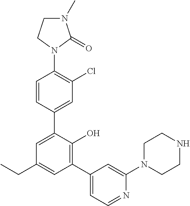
C1(N2C(=O)N(C)CC2)=C(Cl)C=C(C2=CC(CC)=CC(C3=CC=NC(N4CCNCC4)=C3)=C2O)C=C1
